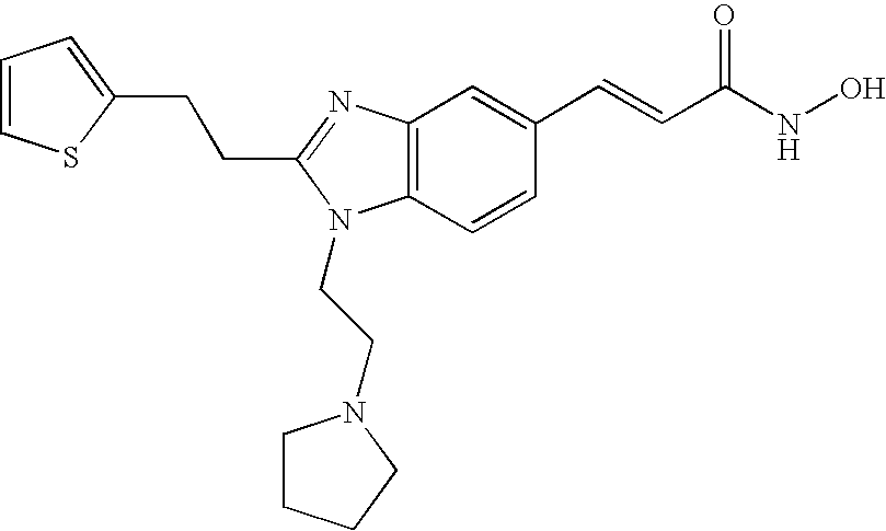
C(C1=NC2=C(C=CC(C=CC(NO)=O)=C2)N1CCN1CCCC1)CC1=CC=CS1
